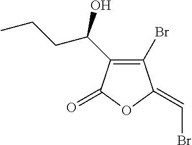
C1(Br)=C(C(O)CCC)C(=O)OC1=CBr
